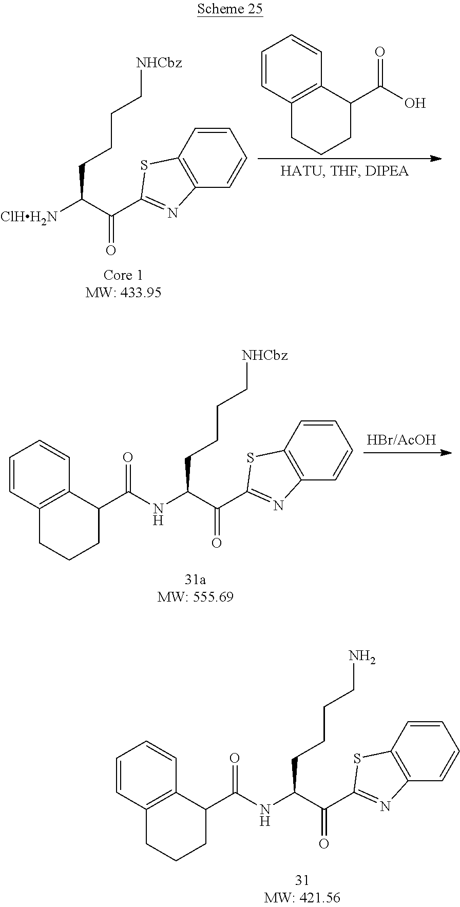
C12=C(C(C(O)=O)CCC1)C=CC=C2.C1=CC=CC2=C1SC(C(=O)C([ClHH2N])CCCC[NHCbz])=N2.C1=CC=CC2=C1SC(C(=O)C(NC(C1C3=C(CCC1)C=CC=C3)=O)CCCC[NHCbz])=N2.C1=CC=CC2=C1SC(C(=O)C(NC(C1C3=C(CCC1)C=CC=C3)=O)CCCCN)=N2
